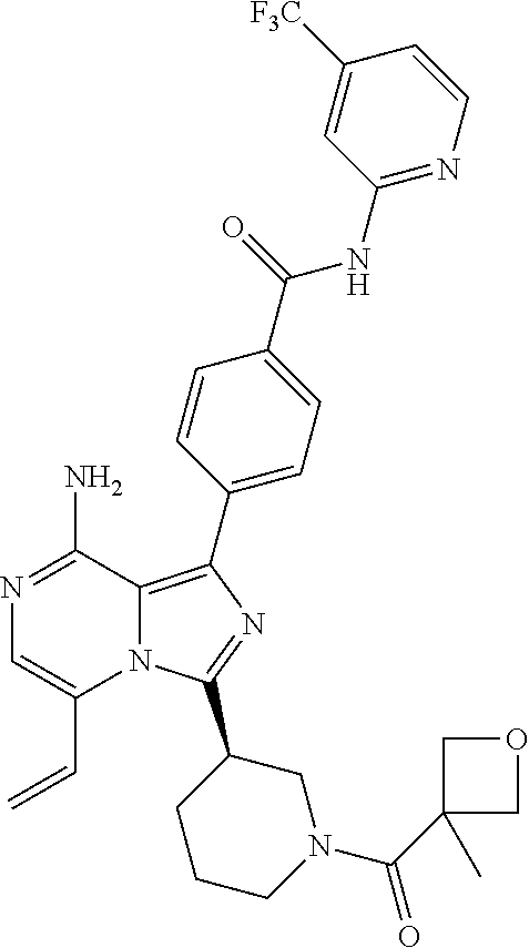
N12C(=C(C3=CC=C(C(NC4=NC=CC([F3C])=C4)=O)C=C3)N=C1C1CCCN(C(C3(C)COC3)=O)C1)C(N)=NC=C2C=C
